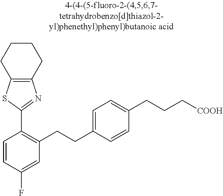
C1CCC2=C(C1)N=C(C1=C(CCC3=CC=C(CCC[COOH])C=C3)C=C(F)C=C1)S2
